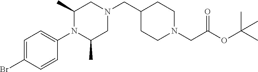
C1=C(Br)C=CC(N2C(C)CN(CC3CCN(CC(OC(C)(C)C)=O)CC3)CC2C)=C1
